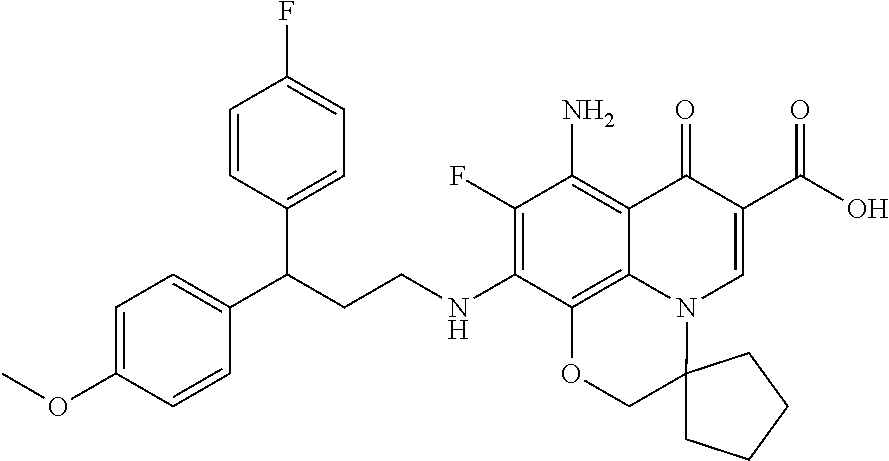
C1(F)=C(NCCC(C2=CC=C(OC)C=C2)C2=CC=C(F)C=C2)C2=C3C(=C1N)C(=O)C(C(O)=O)=CN3C1(CO2)CCCC1
